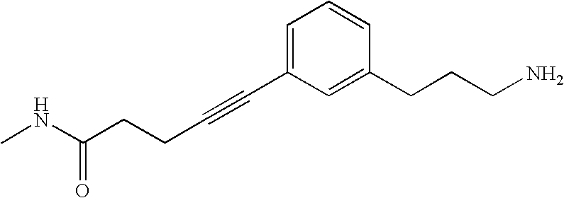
C(C#CC1=CC=CC(CCCN)=C1)CC(NC)=O
